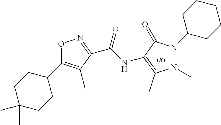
O1C(C2CCC(C)(C)CC2)=C(C)C(C(NC2=C(C)N(C)N(C3CCCCC3)C2=O)=O)=N1
